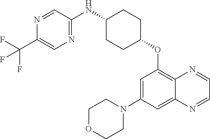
C1(C(F)(F)F)=CN=C(NC2CCC(OC3=C4C(=CC(N5CCOCC5)=C3)N=CC=N4)CC2)C=N1
